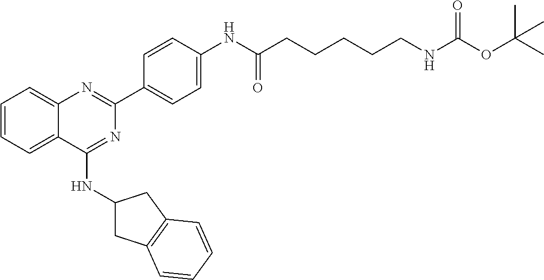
C1(C2=CC=C(NC(CCCCCNC(OC(C)(C)C)=O)=O)C=C2)=NC2=CC=CC=C2C(NC2CC3=C(C2)C=CC=C3)=N1
